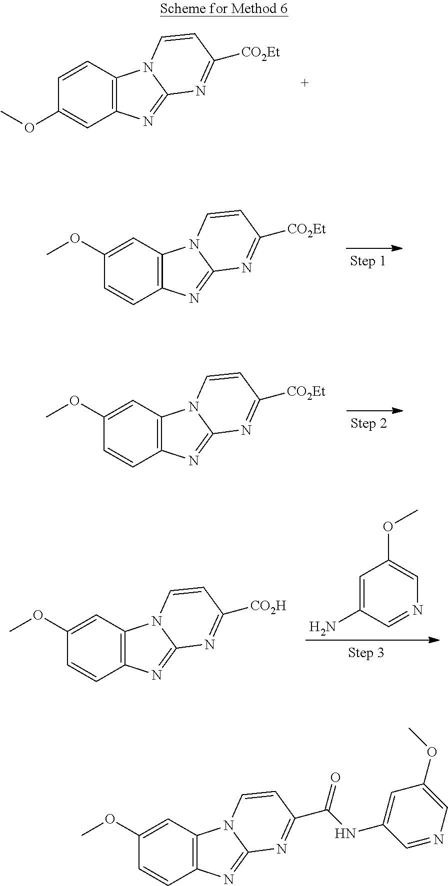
C1(OC)=CC2=C(C=C1)N=C1N2C=CC([CO2Et])=N1.C1(OC)=CC2=C(C=C1)N=C1N2C=CC([CO2Et])=N1.C1=C(N)C=NC=C1OC.C1(OC)=CC2=C(C=C1)N=C1N2C=CC([CO2H])=N1.C1=CC2=C(C=C1OC)N=C1N2C=CC([CO2Et])=N1.C1(OC)=CC2=C(C=C1)N=C1N2C=CC(C(NC2=CC(OC)=CN=C2)=O)=N1
